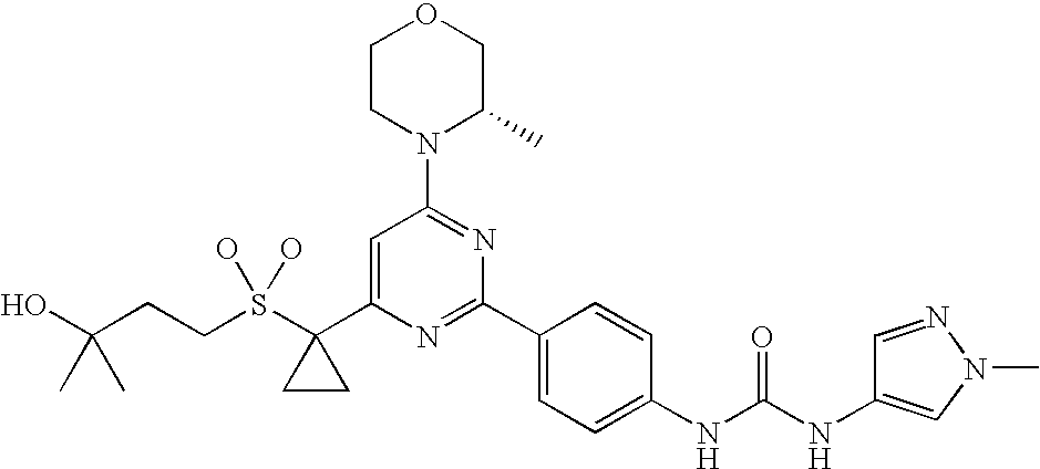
C1CN(C2=NC(C3=CC=C(NC(NC4=CN(C)N=C4)=O)C=C3)=NC(C3(S(CCC(O)(C)C)(O)O)CC3)=C2)C(C)CO1
